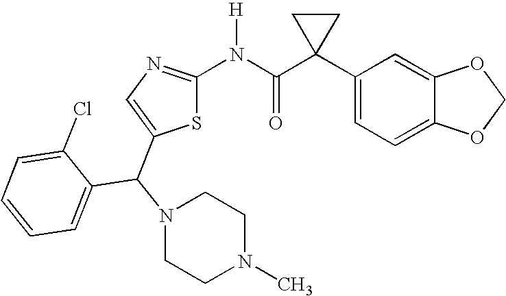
C1(C2(C(N([H])C3=NC=C(C(N4CCN(C)CC4)C4=CC=CC=C4Cl)S3)=O)CC2)=CC=C2C(=C1)OCO2
